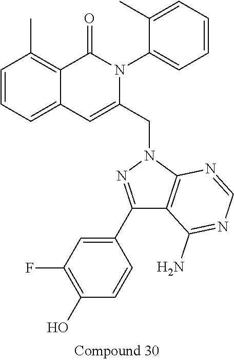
C1=CC=C2C(=C1C)C(=O)N(C1=CC=CC=C1C)C(CN1N=C(C3=CC(F)=C(O)C=C3)C3=C1N=CN=C3N)=C2
